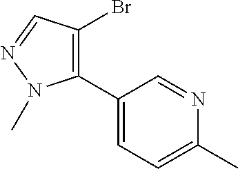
C1(C2=C(Br)C=NN2C)=CC=C(C)N=C1
